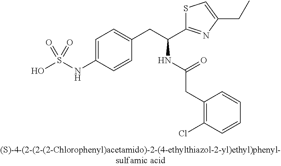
OS(NC1=CC=C(CC(C2=NC(CC)=CS2)NC(CC2=C(Cl)C=CC=C2)=O)C=C1)(=O)=O
